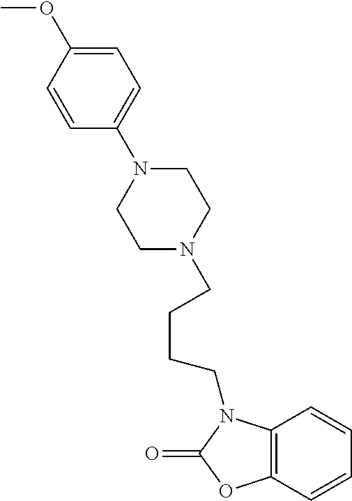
C1=CC2=C(C=C1)OC(=O)N2CCCCN1CCN(C2=CC=C(OC)C=C2)CC1
